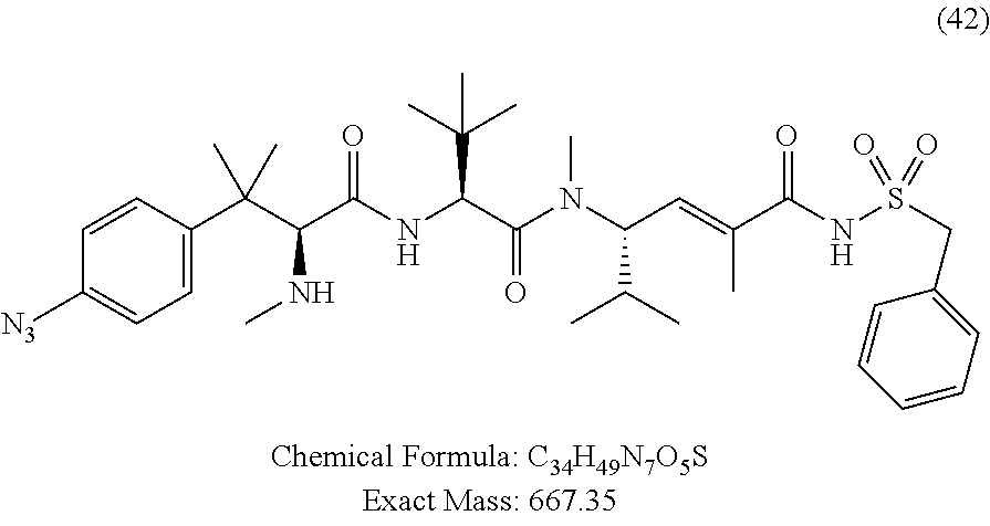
C1=CC(C(C(C(NC(C(N(C(C=C(C(NS(=O)(=O)CC2=CC=CC=C2)=O)C)C(C)C)C)=O)C(C)(C)C)=O)NC)(C)C)=CC=C1[N3]
